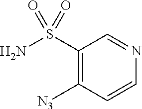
C1(S(N)(=O)=O)=C([N3])C=CN=C1
